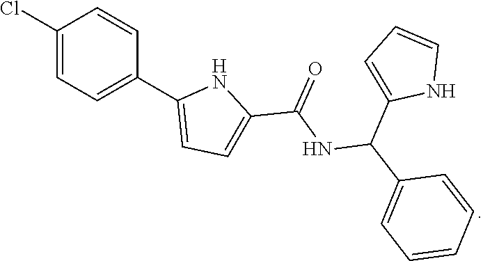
C1(Cl)=CC=C(C2=CC=C(C(NC(C3=CC=CC=C3)C3=CC=CN3)=O)N2)C=C1
